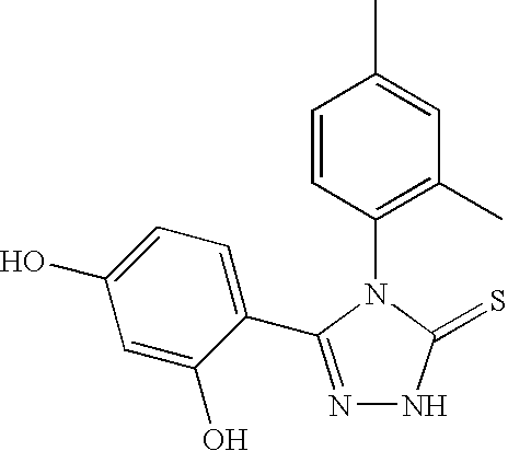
C1(N2C(=S)NN=C2C2=CC=C(O)C=C2O)=C(C)C=C(C)C=C1
